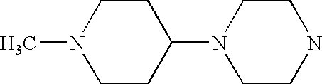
C1CN(C)CCC1N1CCNCC1
